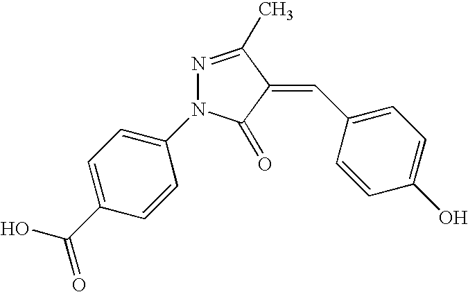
N1=C(C)C(=CC2=CC=C(O)C=C2)C(=O)N1C1=CC=C(C(O)=O)C=C1
